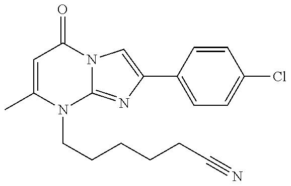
C1=C(C)N(CCCCCC#N)C2=NC(C3=CC=C(Cl)C=C3)=CN2C1=O
